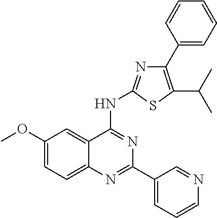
C1(OC)=CC=C2C(=C1)C(NC1=NC(C3=CC=CC=C3)=C(C(C)C)S1)=NC(C1=CC=CN=C1)=N2
